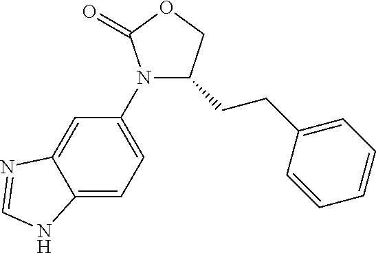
C12=CC=C(N3C(=O)OCC3CCC3=CC=CC=C3)C=C1N=CN2
